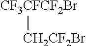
[CF3CFCF2Br][CH2CF2Br]
